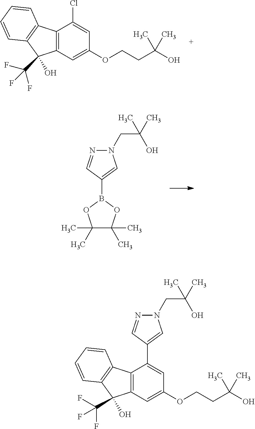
N1(CC(C)(C)O)N=CC(B2OC(C)(C)C(C)(C)O2)=C1.C12=C(C=C(OCCC(O)(C)C)C=C1Cl)C(O)(C(F)(F)F)C1=C2C=CC=C1.C12=C(C=C(OCCC(O)(C)C)C=C1C1=CN(CC(C)(C)O)N=C1)C(O)(C(F)(F)F)C1=C2C=CC=C1
